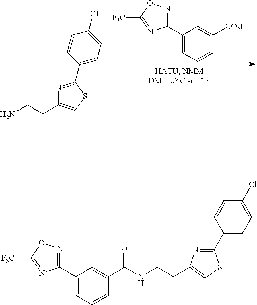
C1(C2=CC=CC([CO2H])=C2)=NOC([F3C])=N1.C1(C2=NC(CCN)=CS2)=CC=C(Cl)C=C1.C1(C2=CC=CC(C(NCCC3=CSC(C4=CC=C(Cl)C=C4)=N3)=O)=C2)=NOC([F3C])=N1
